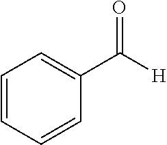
C1=CC=CC(C([H])=O)=C1
